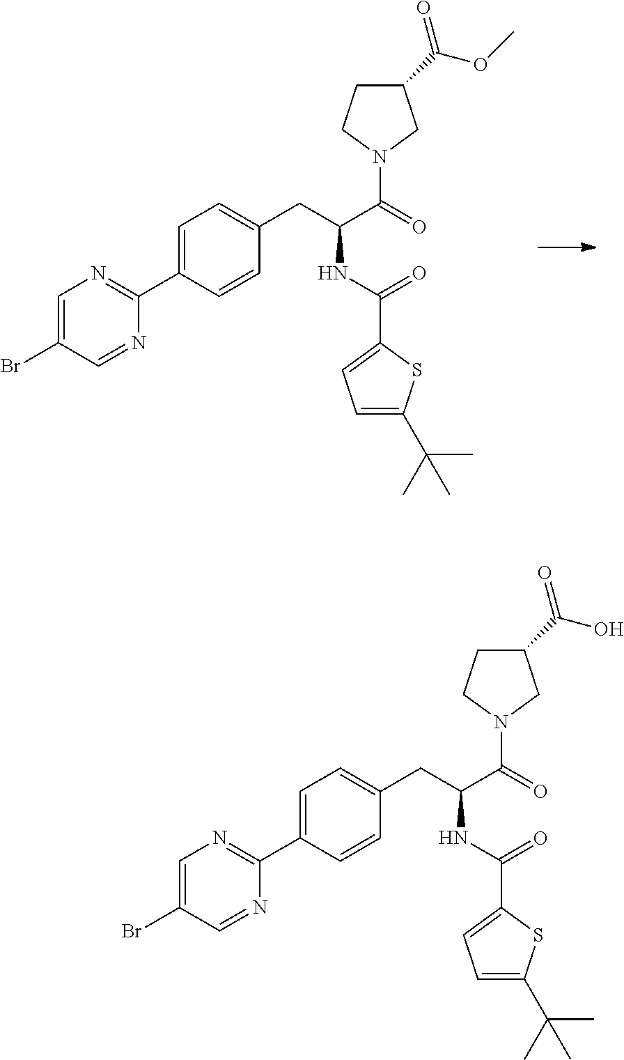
C1(C2=NC=C(Br)C=N2)=CC=C(CC(C(N2CC(C(=O)OC)CC2)=O)NC(C2=CC=C(C(C)(C)C)S2)=O)C=C1.C1(C2=NC=C(Br)C=N2)=CC=C(CC(C(N2CC(C(=O)O)CC2)=O)NC(C2=CC=C(C(C)(C)C)S2)=O)C=C1
